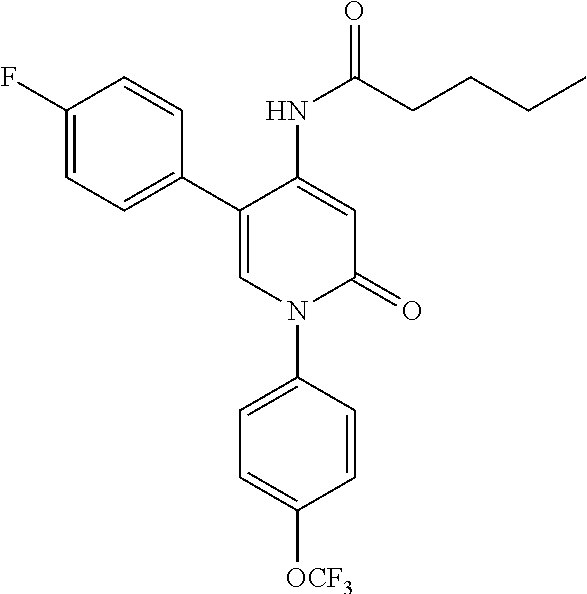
C1=C(NC(=O)CCCC)C(C2=CC=C(F)C=C2)=CN(C2=CC=C([OCF3])C=C2)C1=O
